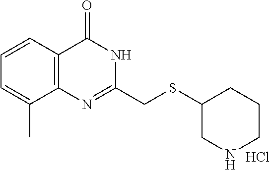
C1(CSC2CCCNC2)=NC2=C(C=CC=C2C)C(=O)N1.Cl
